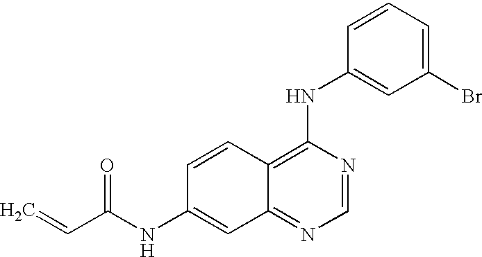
C1(NC(C=C)=O)=CC2=NC=NC(NC3=CC(Br)=CC=C3)=C2C=C1
